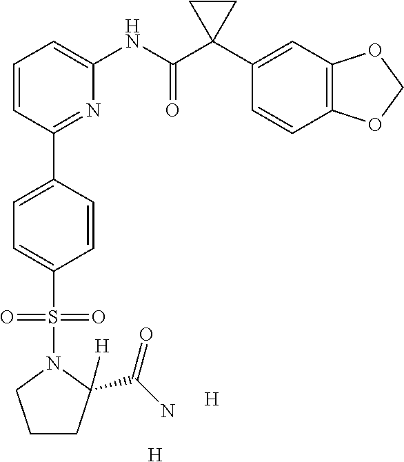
C1=CC=C(NC(C2(C3=CC4=C(C=C3)OCO4)CC2)=O)N=C1C1=CC=C(S(N2CCCC2([H])C(N)=O)(=O)=O)C=C1.[H].[H]
